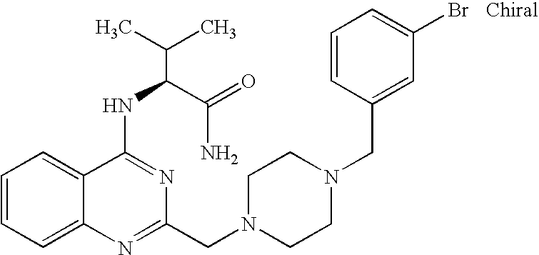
C1=CC=C2C(=C1)C(NC(C(N)=O)C(C)C)=NC(CN1CCN(CC3=CC(Br)=CC=C3)CC1)=N2
